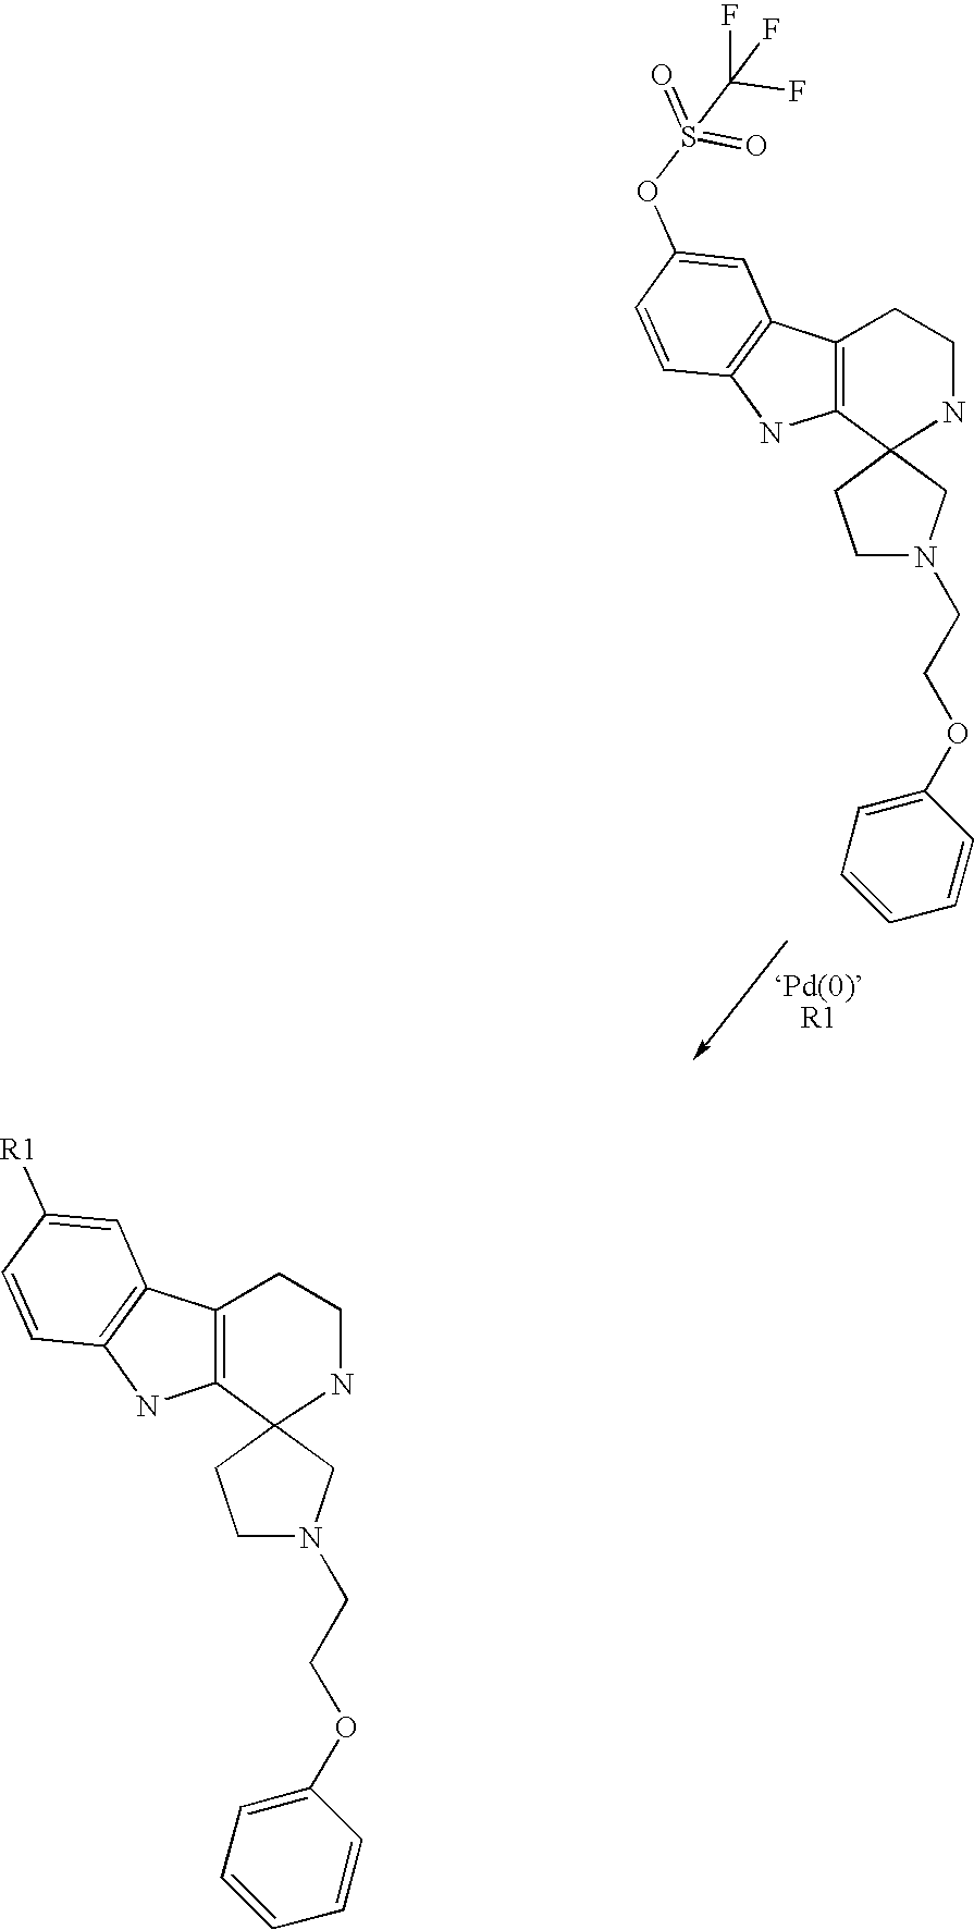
C12=C(C3=C(N1)C=CC(OS(=O)(=O)C(F)(F)F)=C3)CCNC21CN(CCOC2=CC=CC=C2)CC1.C12=C(C3=C(N1)C=CC([R1])=C3)CCNC21CN(CCOC2=CC=CC=C2)CC1
